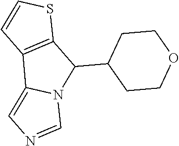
C1(C2C3=C(C4=CN=CN24)C=CS3)CCOCC1
